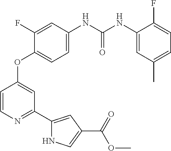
C1(OC2=CC(C3=CC(C(OC)=O)=CN3)=NC=C2)=CC=C(NC(NC2=CC(C)=CC=C2F)=O)C=C1F
